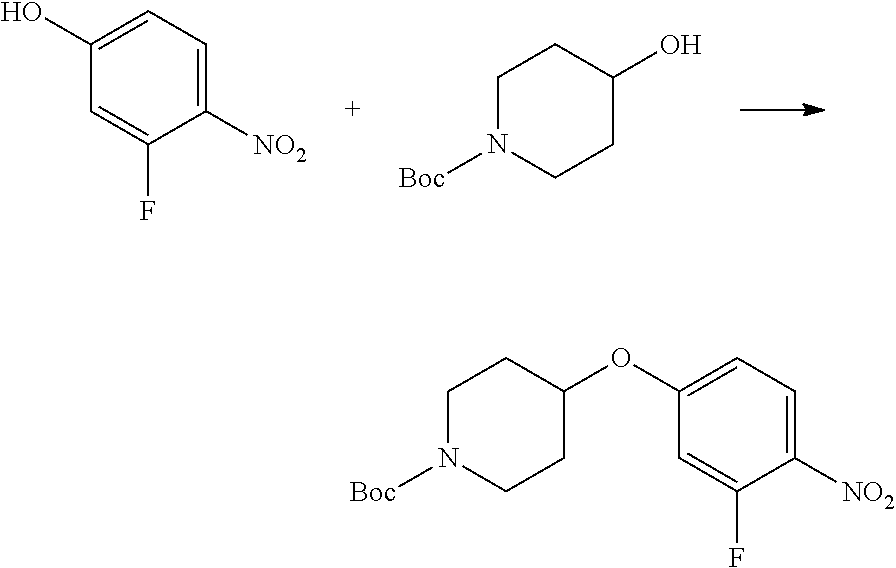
C1([NO2])=CC=C(O)C=C1F.C1N([Boc])CCC(O)C1.C1([NO2])=CC=C(OC2CCN([Boc])CC2)C=C1F
